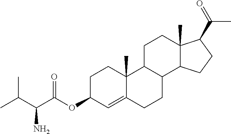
C1C(OC(C(C(C)C)N)=O)C=C2C(C)(C1)C1C(CC2)C2C(C)(CC1)C(C(=O)C)CC2
